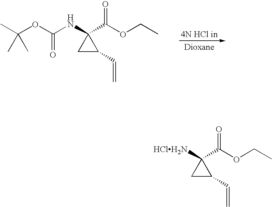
CC(OC(NC1(C(OCC)=O)CC1C=C)=O)(C)C.[HClH2N]C1(C(OCC)=O)CC1C=C
